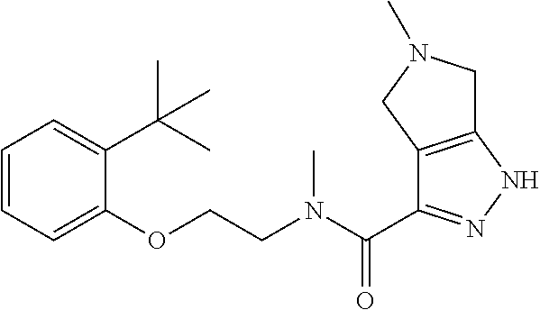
C1=CC=C(OCCN(C(=O)C2=NNC3=C2CN(C)C3)C)C(C(C)(C)C)=C1
